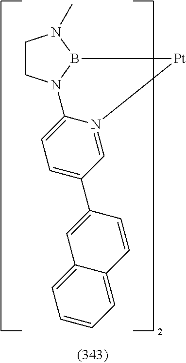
C1CN2B(N1C)[Pt]N1=CC(C3=CC4=CC=CC=C4C=C3)=CC=C21
